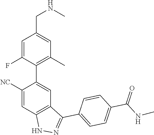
C1([NC])=CC2=C(C=C1C1=C(C)C=C(CNC)C=C1F)C(C1=CC=C(C(=O)NC)C=C1)=NN2
